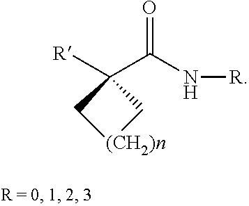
C1([R])(C(N[R])=O)C[(CH2)n]C1
